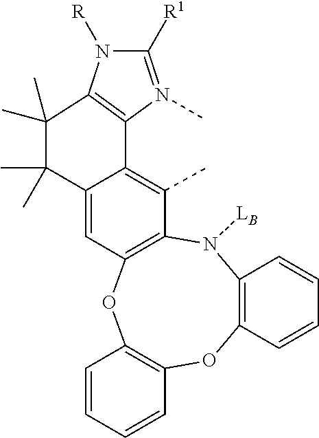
C12=C(N([LB])C3=C(OC4=C(O1)C=CC=C4)C=C1C(=C3C)C3=C(N([R])C([R1])=N3C)C(C)(C)C1(C)C)C=CC=C2
